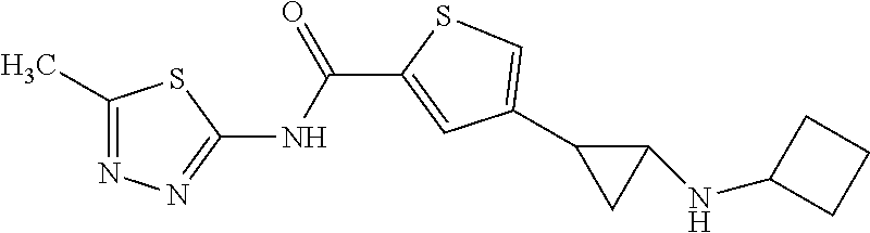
C1=C(C2CC2NC2CCC2)C=C(C(NC2=NN=C(C)S2)=O)S1
